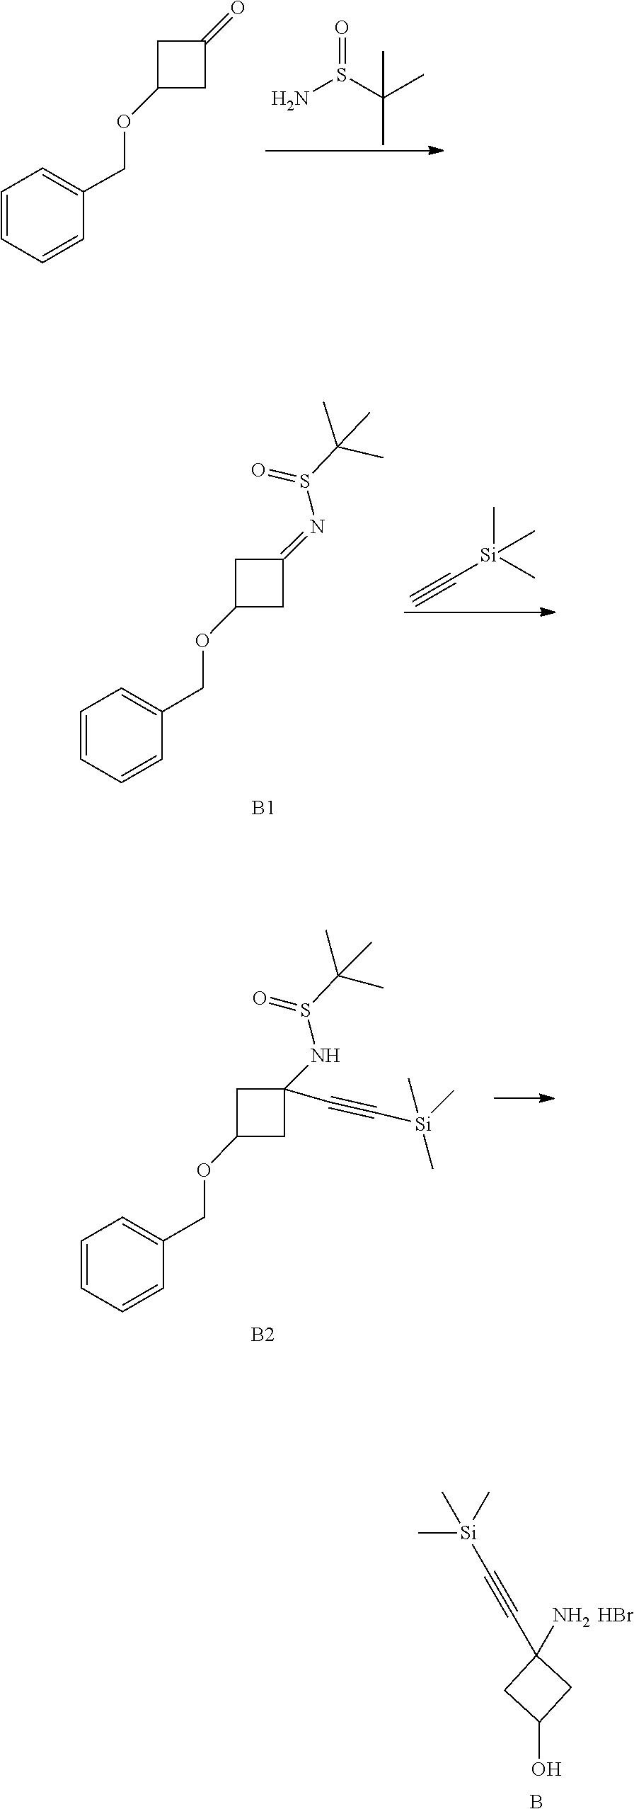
S(=O)(N)C(C)(C)C.C1C(OCC2=CC=CC=C2)CC1=O.C[Si](C#C)(C)C.C1C(=NS(C(C)(C)C)=O)CC1OCC1=CC=CC=C1.[B1].[Si](C)(C#CC1(NS(C(C)(C)C)=O)CC(OCC2=CC=CC=C2)C1)(C)C.[B2].C[Si](C)(C)C#CC1(N)CC(O)C1.B.Br
